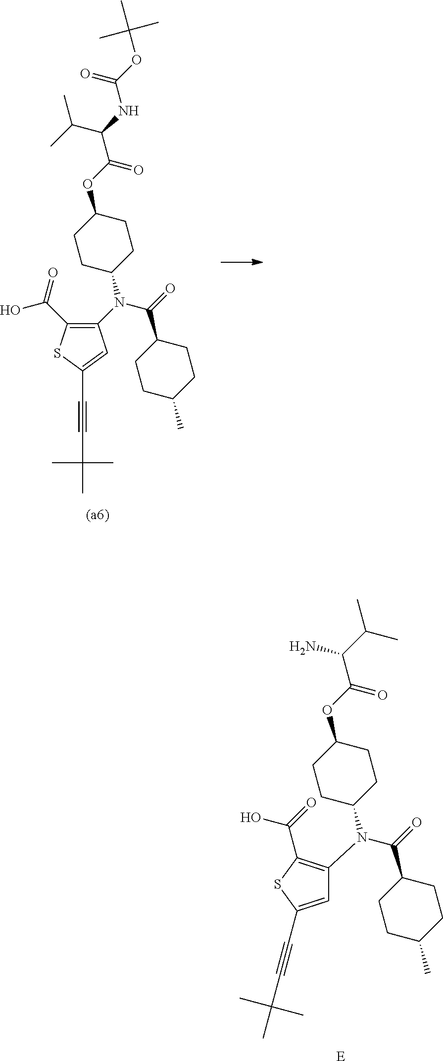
C1(N(C(=O)C2CCC(C)CC2)C2CCC(OC(C(NC(OC(C)(C)C)=O)C(C)C)=O)CC2)=C(C(=O)O)SC(C#CC(C)(C)C)=C1.C1=C(C#CC(C)(C)C)SC(C(=O)O)=C1N(C(=O)C1CCC(C)CC1)C1CCC(OC(C(C(C)C)N)=O)CC1.[E]
